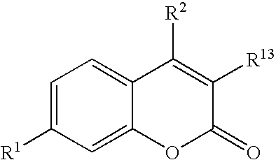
C1=C([R1])C=C2C(=C1)C([R2])=C([R13])C(=O)O2
